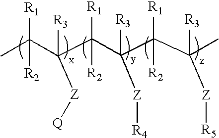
CC(C(C(C(C(C(C)([R3])[Z][R5])([R1])[R2])([R3])[Z][R4])([R1])[R2])([R3])[Z][Q])([R1])[R2]
